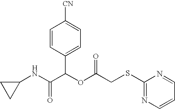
N(C(C(OC(=O)CSC1=NC=CC=N1)C1=CC=C([CN])C=C1)=O)C1CC1
